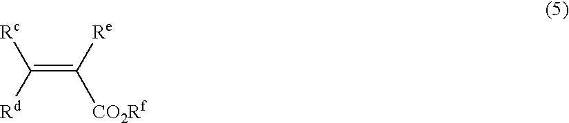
C(=C([Re])[CO2Rf])([Rc])[Rd]
